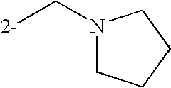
N1(C[2-])CCCC1
